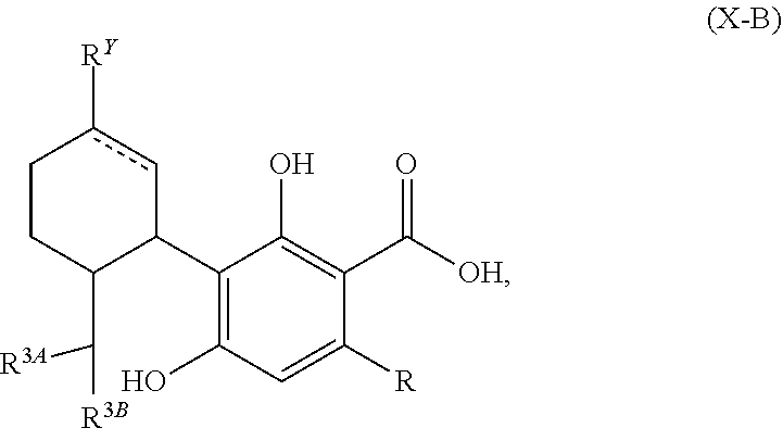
C1(C2cc([RY])CCC2C([R3B])[R3A])=C(O)C=C([R])C(C([OH])=O)=C1O
